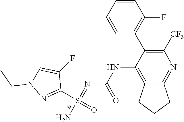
C1([CF3])=C(C2=C(F)C=CC=C2)C(NC(N=S(N)(C2=NN(CC)C=C2F)=O)=O)=C2C(=N1)CCC2
